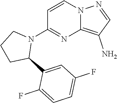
N12C(=C(N)C=N1)N=C(N1CCCC1C1=CC(F)=CC=C1F)C=C2
